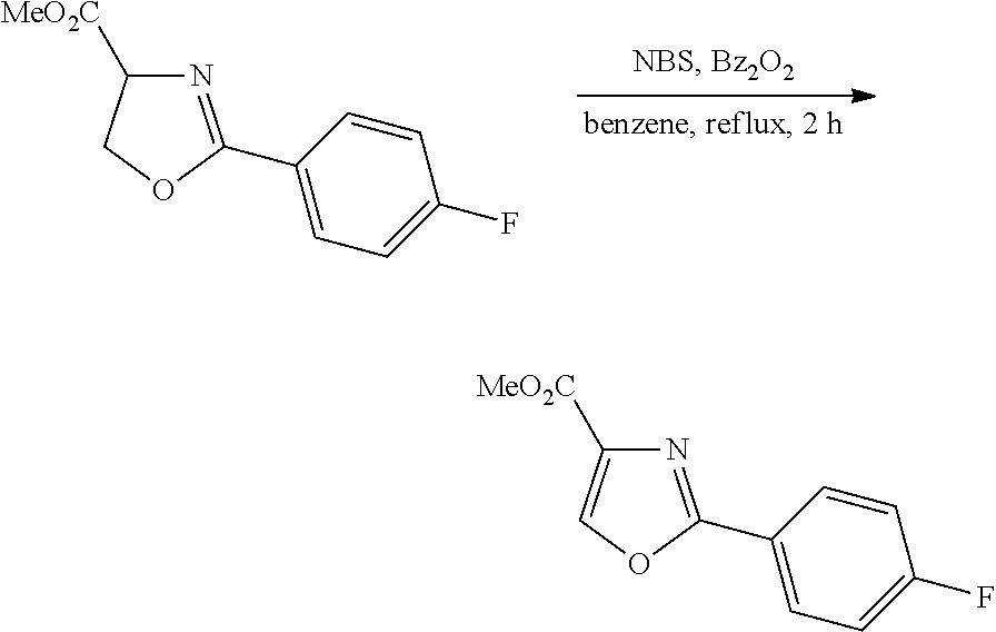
N1=C(C2=CC=C(F)C=C2)OCC1[MeO2C].N1=C(C2=CC=C(F)C=C2)OC=C1[MeO2C]
